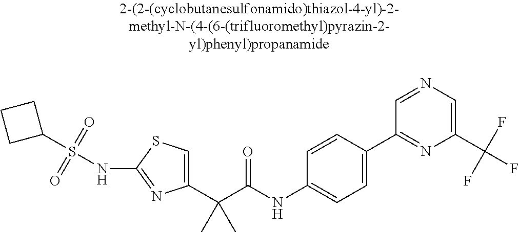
C1(C(C(NC2=CC=C(C3=NC(C(F)(F)F)=CN=C3)C=C2)=O)(C)C)=CSC(NS(C2CCC2)(=O)=O)=N1
